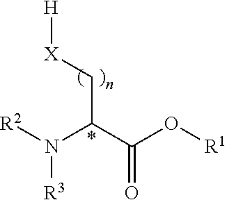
[R2]N(C(C(O[R1])=O)C[X][H])[R3]
